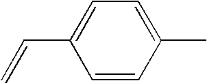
C=CC1=CC=C(C)C=C1
